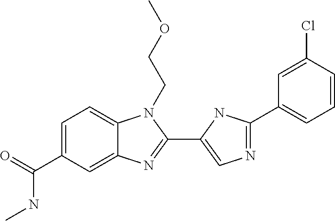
C1=C(C(=O)NC)C=C2C(=C1)N(CCOC)C(C1=CN=C(C3=CC=CC(Cl)=C3)N1)=N2
